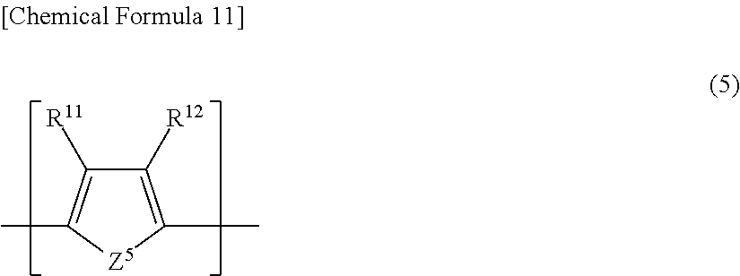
C1([R12])=C(C)[Z5]C(C)=C1[R11]
